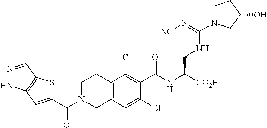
C1(C(N2CC3=C(CC2)C(Cl)=C(C(NC([CO2H])CNC(=N[NC])N2CCC(O)C2)=O)C(Cl)=C3)=O)=CC2=C(S1)C=NN2
